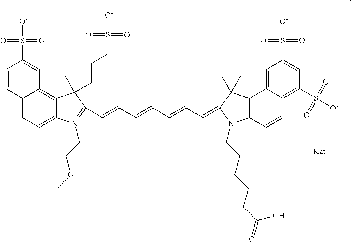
C12=CC=C3C(=C1C=C(S([O-])(=O)=O)C=C2)C(C)(CCCS([O-])(=O)=O)C(C=CC=CC=CC=C1C(C)(C)C2=C(N1CCCCCC(=O)O)C=CC1=C(S([O-])(=O)=O)C=C(S([O-])(=O)=O)C=C21)=[N+]3CCOC.[Kat]
